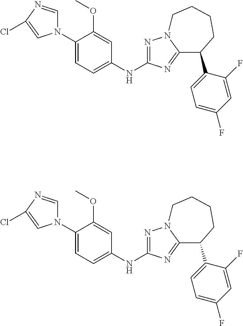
C1(N2C=NC(Cl)=C2)=CC=C(NC2=NN3C(=N2)C(C2=CC=C(F)C=C2F)CCCC3)C=C1OC.C1(N2C=NC(Cl)=C2)=CC=C(NC2=NN3C(=N2)C(C2=CC=C(F)C=C2F)CCCC3)C=C1OC
